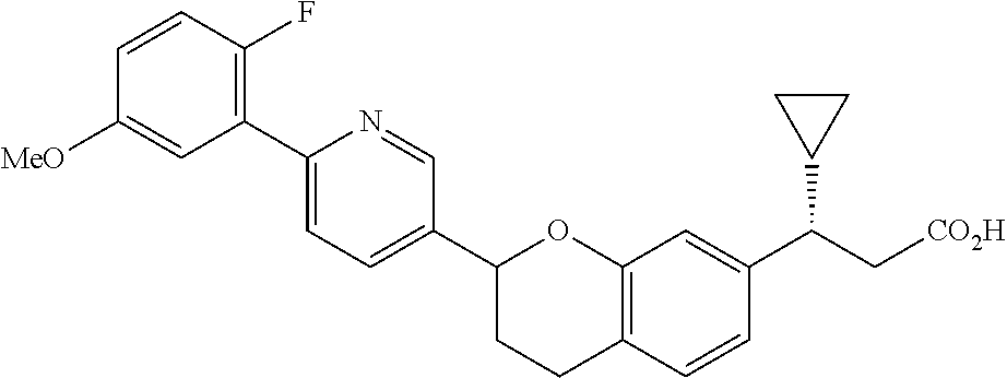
C1=CC(F)=C(C2=CC=C(C3CCC4=C(O3)C=C(C(C[CO2H])C3CC3)C=C4)C=N2)C=C1[MeO]
